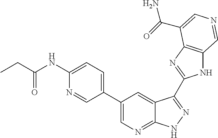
C1(C2=CN=C3C(=C2)C(C2=NC4=C(N2)C=NC=C4C(N)=O)=NN3)=CC=C(NC(CC)=O)N=C1
